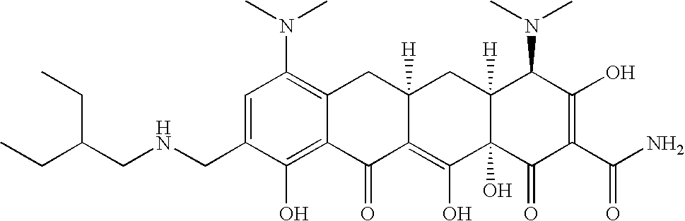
C1(CNCC(CC)CC)=CC(N(C)C)=C2C(=C1O)C(=O)C1=C(O)C3(O)C([H])(CC1([H])C2)C(N(C)C)C(O)=C(C(N)=O)C3=O
